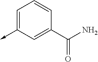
C1=C(->C)C=C(C(N)=O)C=C1
